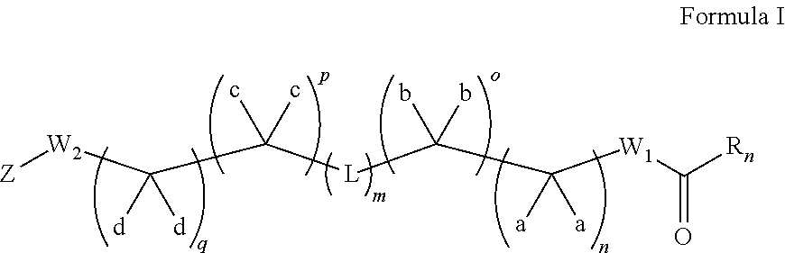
[Z][W2]C(C([L]C(C([W1]C([Rn])=O)([a])[a])(b)b)(c)c)([d])[d]
